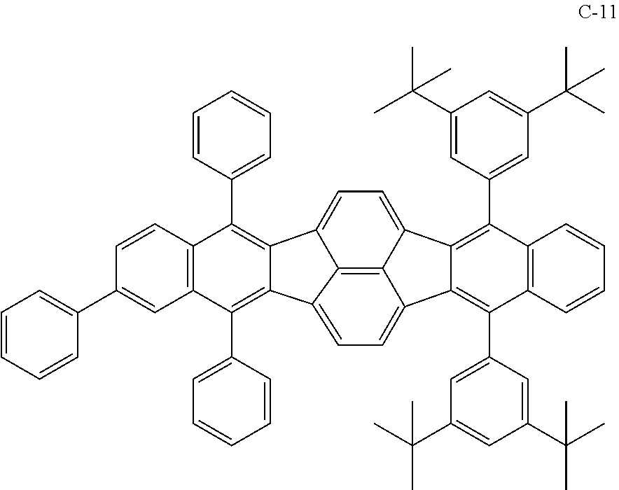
C12=C(C3=CC=CC=C3)C3=C(C(C4=CC=CC=C4)=C1C1=CC=C4C5=C(C6=CC(C(C)(C)C)=CC(C(C)(C)C)=C6)C6=C(C(C7=CC(C(C)(C)C)=CC(C(C)(C)C)=C7)=C5C5=CC=C2C1=C54)C=CC=C6)C=C(C1=CC=CC=C1)C=C3
